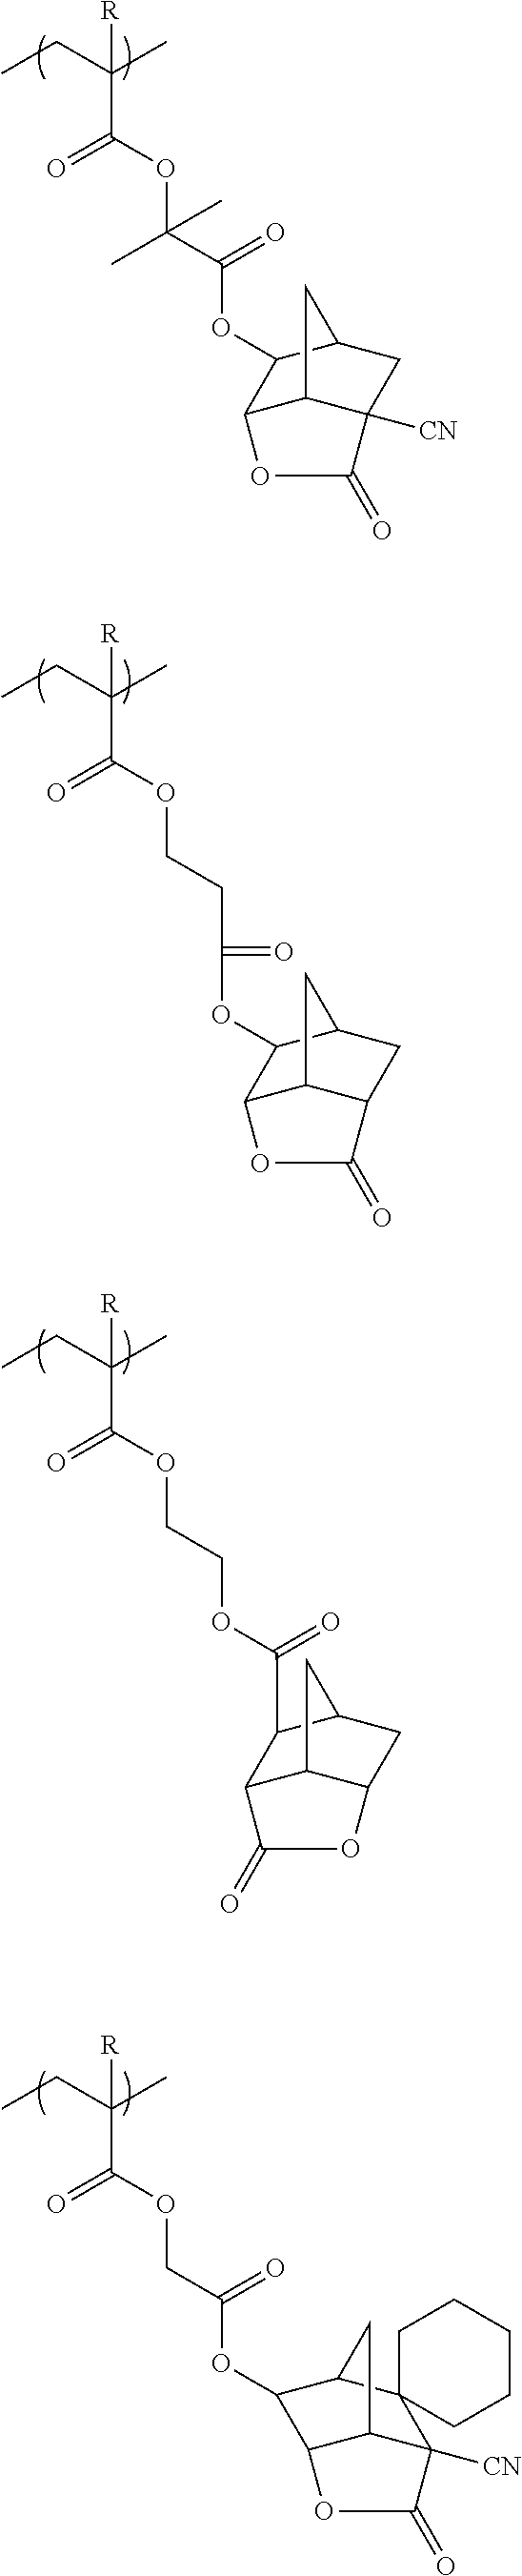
[R]C(CC)(C)C(OC(C(=O)OC1C2C3C([CN])(CC1C3)C(=O)O2)(C)C)=O.[R]C(CC)(C)C(OCCC(=O)OC1C2C3C(CC1C3)C(=O)O2)=O.[R]C(CC)(C)C(OCCOC(C1C2C3C(CC1C3)OC2=O)=O)=O.[R]C(CC)(C)C(OCC(=O)OC1C2C3C([CN])(C4(C1C3)CCCCC4)C(=O)O2)=O
